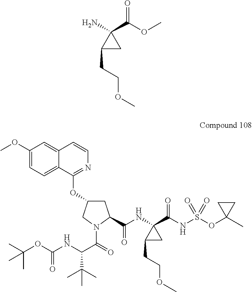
C1(C(OC)=O)(N)C(CCOC)C1.C12=CC=C(OC)C=C1C=CN=C2OC1CC(C(NC2(C(NS(OC3(C)CC3)(=O)=O)=O)C(CCOC)C2)=O)N(C(=O)C(NC(OC(C)(C)C)=O)C(C)(C)C)C1
